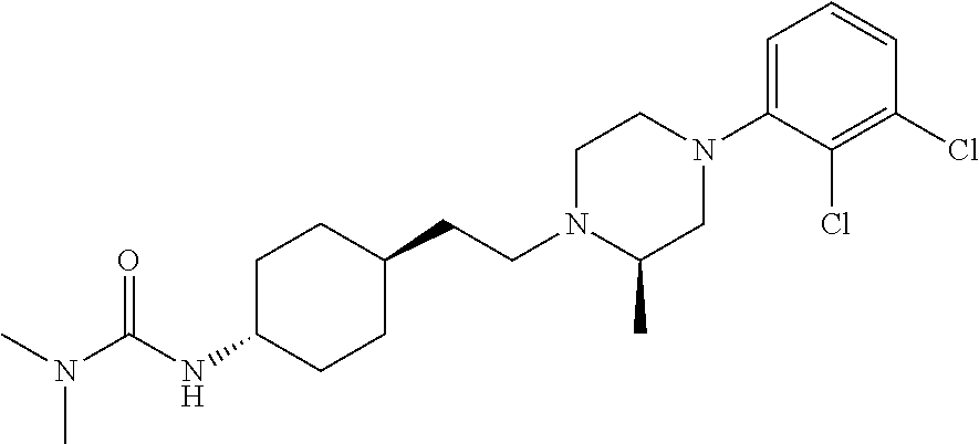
C1C(NC(N(C)C)=O)CCC(CCN2C(C)CN(C3=CC=CC(Cl)=C3Cl)CC2)C1
